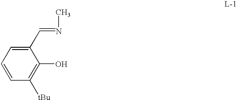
C1(C=NC)=CC=CC([tBu])=C1O
